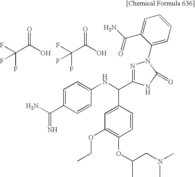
C1=C(C(N)=N)C=CC(NC(C2=CC(OCC)=C(OC(C)CN(C)C)C=C2)C2=NN(C3=CC=CC=C3C(N)=O)C(=O)N2)=C1.O=C(O)C(F)(F)F.O=C(O)C(F)(F)F
